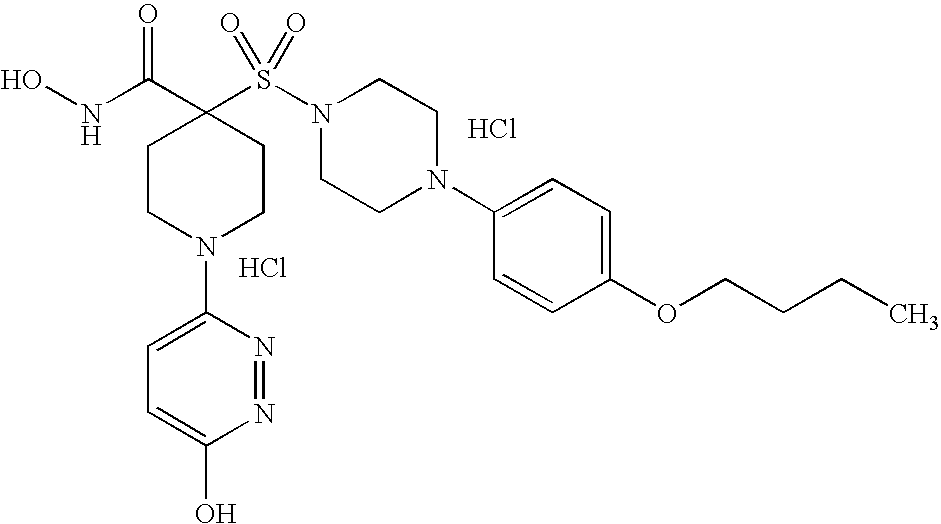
Cl.ONC(C1(S(N2CCN(C3=CC=C(OCCCC)C=C3)CC2)(=O)=O)CCN(C2=CC=C(O)N=N2)CC1)=O.Cl
